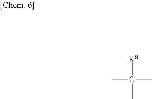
[R8]C(C)(C)C
